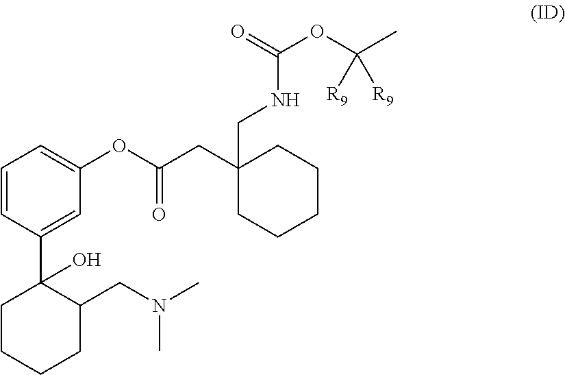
C1=CC(C2(O)C(CN(C)C)CCCC2)=CC(OC(=O)CC2(CNC(=O)OC(C)([R9])[R9])CCCCC2)=C1
